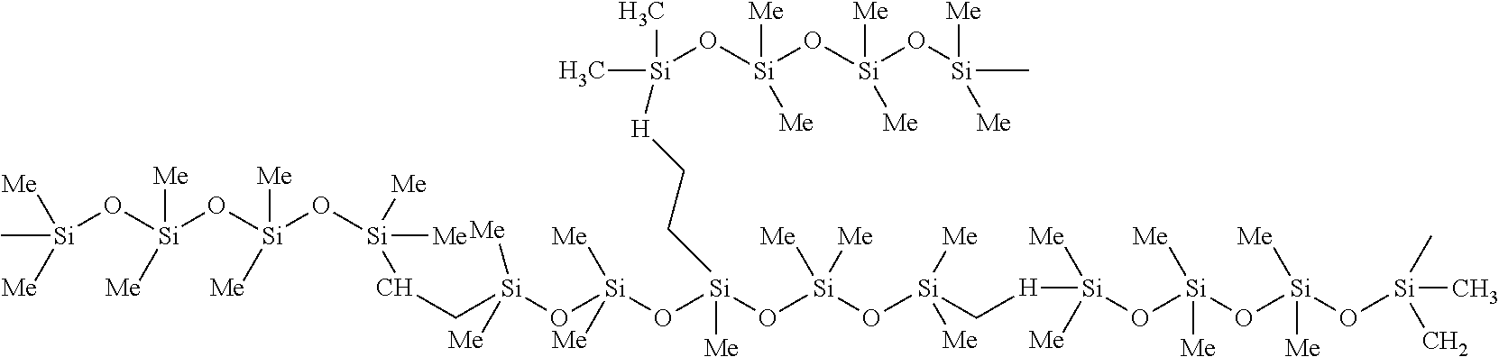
[Si](O[Si](O[Si](O[Si](CC[Si](O[Si](O[Si](O[Si]([Me])([Me])O[Si](C[H][Si]([Me])([Me])O[Si](O[Si](O[Si](C)(C)C)([Me])[Me])([Me])[Me])([Me])[Me])[Me])([Me])[Me])([Me])[Me])([Me])[Me])([Me])[Me])([Me])[Me])(C)([Me])[Me].CCC[H][Si](C)(O[Si](O[Si](O[Si](C)([Me])[Me])([Me])[Me])([Me])[Me])C
